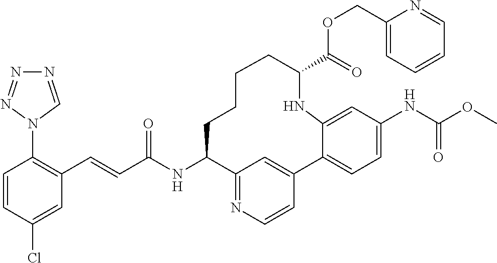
C1=CC(Cl)=CC(C=CC(NC2C3=NC=CC(=C3)C3=CC=C(NC(OC)=O)C=C3NC(C(=O)OCC3=CC=CC=N3)CCCC2)=O)=C1N1C=NN=N1
